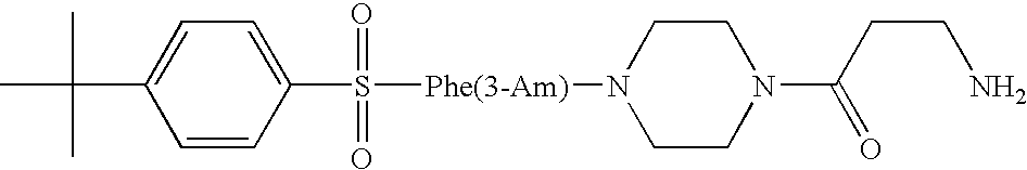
C1(C(C)(C)C)=CC=C(S([Phe(3-Am)]N2CCN(C(CCN)=O)CC2)(=O)=O)C=C1
